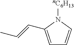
C1=C(C=CC)N([nC6H13])C=C1
